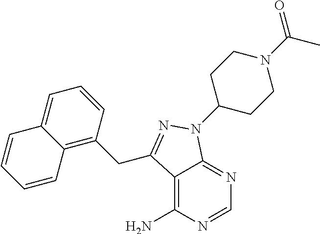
C12=C(N)N=CN=C1N(C1CCN(C(C)=O)CC1)N=C2CC1=C2C(=CC=C1)C=CC=C2
